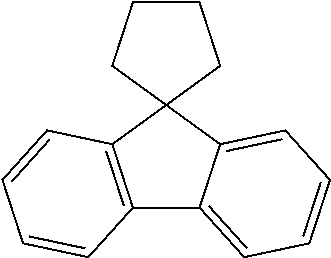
C1CCC2(C1)C1=C(C3=CC=CC=C23)C=CC=C1
